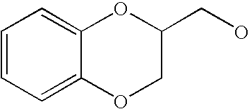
C1=C2C(=CC=C1)OC(CO)CO2
